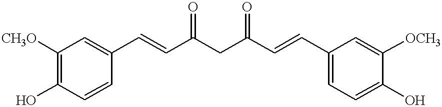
C1([CH3O])=C(O)C=CC(C=CC(CC(C=CC2=CC=C(O)C([OCH3])=C2)=O)=O)=C1
